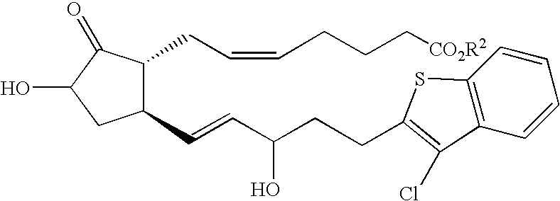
OC1CC(C=CC(CCC2=C(Cl)C3=C(C=CC=C3)S2)O)C(CC=CCCC[CO2R2])C1=O
